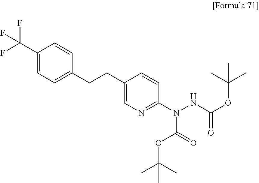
N(C1=NC=C(CCC2=CC=C(C(F)(F)F)C=C2)C=C1)(NC(OC(C)(C)C)=O)C(=O)OC(C)(C)C
